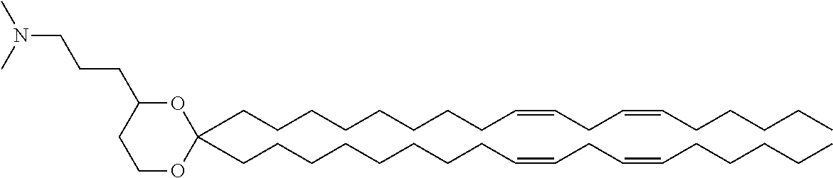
C(CCCCCCC=CCC=CCCCCC)CC1(CCCCCCCCC=CCC=CCCCCC)OC(CCCN(C)C)CCO1
